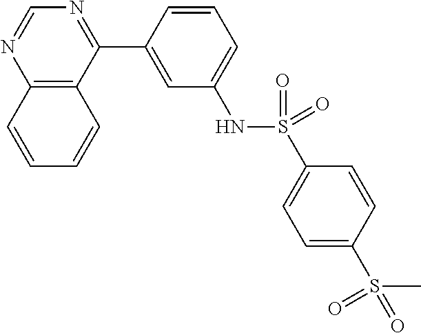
C12=C(C(C3=CC(NS(C4=CC=C(S(C)(=O)=O)C=C4)(=O)=O)=CC=C3)=NC=N1)C=CC=C2
